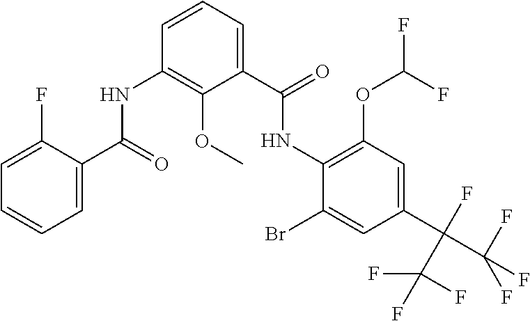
C1=C(F)C(C(=O)NC2=C(OC)C(C(=O)NC3=C(OC(F)F)C=C(C(F)(C(F)(F)F)C(F)(F)F)C=C3Br)=CC=C2)=CC=C1
